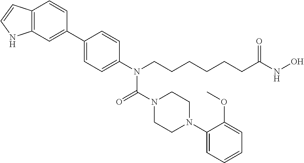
C12=C(C=C(C3=CC=C(N(CCCCCCC(NO)=O)C(N4CCN(C5=CC=CC=C5OC)CC4)=O)C=C3)C=C1)NC=C2
